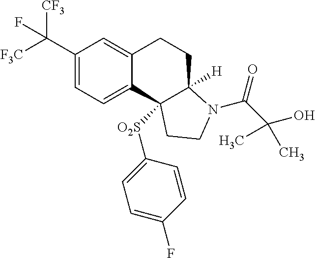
C(C1=CC=C2C(=C1)CCC1([H])C2([O2S]C2=CC=C(F)C=C2)CCN1C(=O)C(O)(C)C)([F3C])([CF3])F
